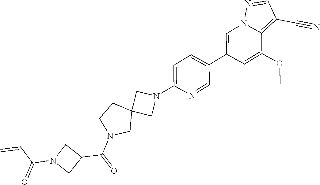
C1=C(C2=CC=C(N3CC4(C3)CCN(C(=O)C3CN(C(C=C)=O)C3)C4)N=C2)C=C(OC)C2=C(C#N)C=NN12
